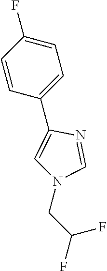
C1(C2=CN(CC(F)F)C=N2)=CC=C(F)C=C1
